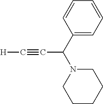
[H]C#CC(N1CCCCC1)C1=CC=CC=C1
